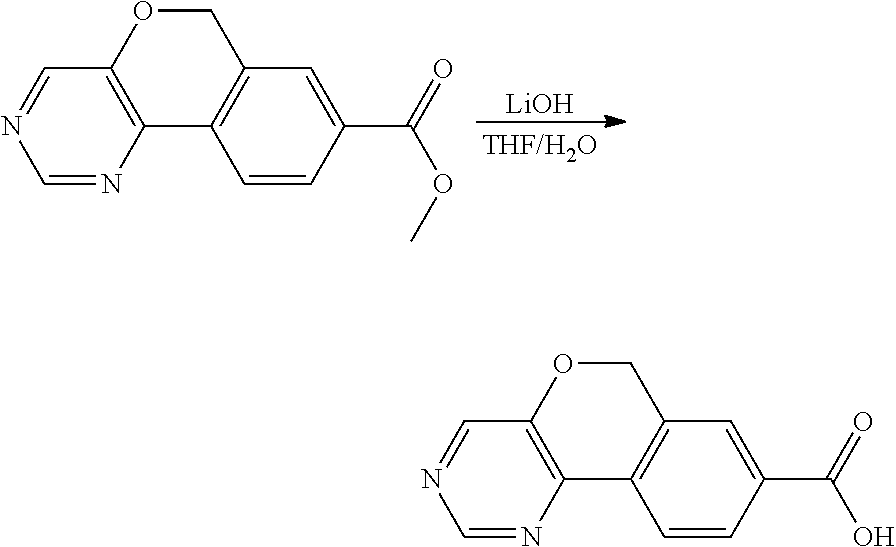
[LiOH].C1=CC(C(=O)OC)=CC2=C1C1=C(OC2)C=NC=N1.C1=CC(C(=O)O)=CC2=C1C1=C(OC2)C=NC=N1
